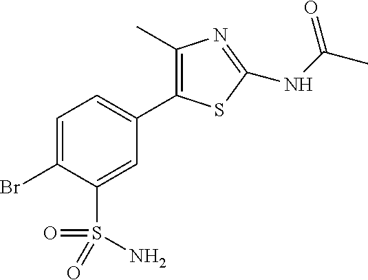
C1=C(Br)C(S(=O)(=O)N)=CC(C2=C(C)N=C(NC(C)=O)S2)=C1
